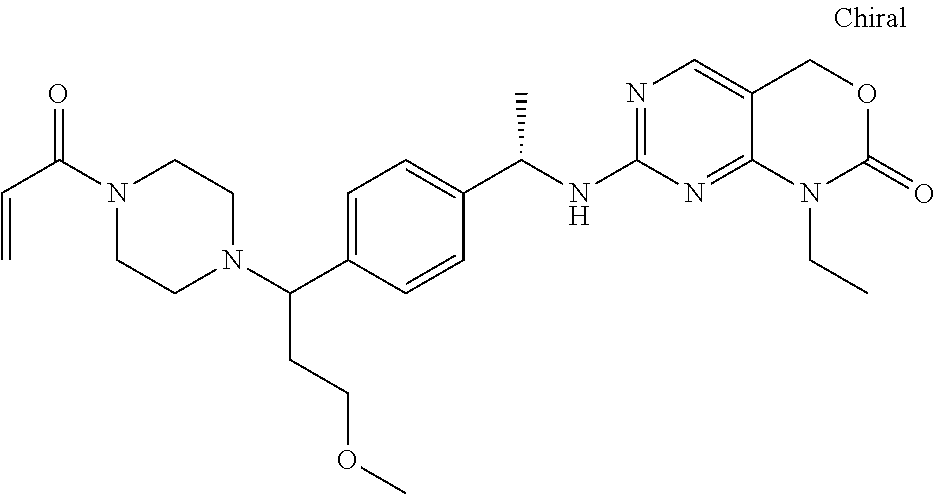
C1(NC(C2=CC=C(C(N3CCN(C(C=C)=O)CC3)CCOC)C=C2)C)=NC=C2C(=N1)N(CC)C(=O)OC2
